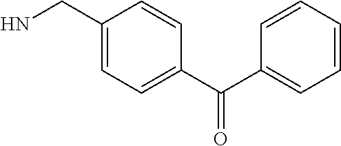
NCC1=CC=C(C(C2=CC=CC=C2)=O)C=C1
